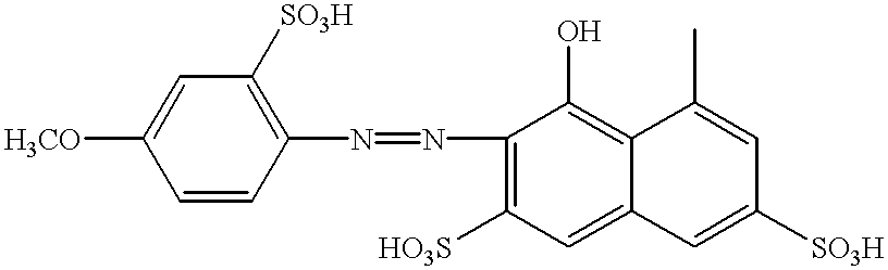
C1=CC(N=NC2=C([HO3S])C=C3C(=C2O)C(C)=CC([SO3H])=C3)=C([SO3H])C=C1[H3CO]
